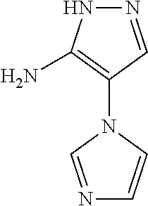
N1=CC(N2C=NC=C2)=C(N)N1
